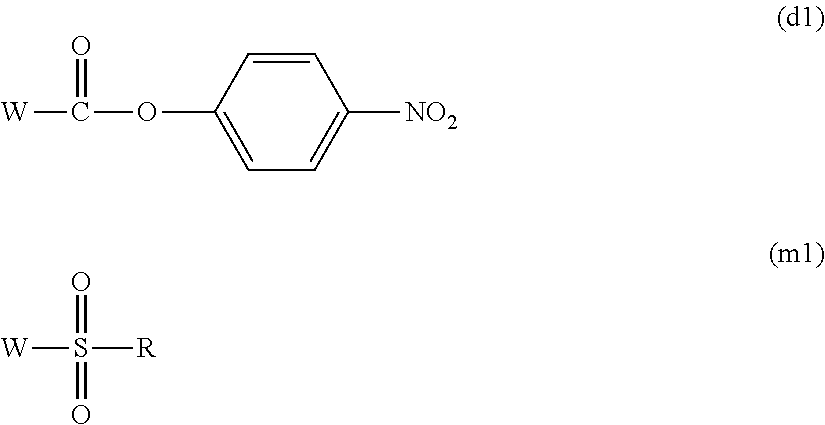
C1=CC(OC([W])=O)=CC=C1[NO2].[W]S([R])(=O)=O
